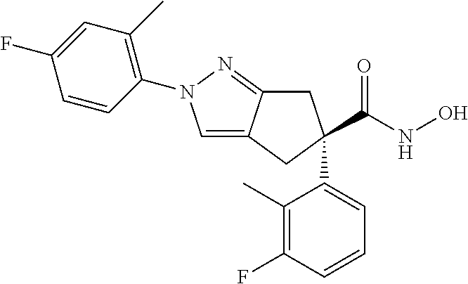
C1=C2C(=NN1C1=C(C)C=C(F)C=C1)CC(C(NO)=O)(C1=CC=CC(F)=C1C)C2
